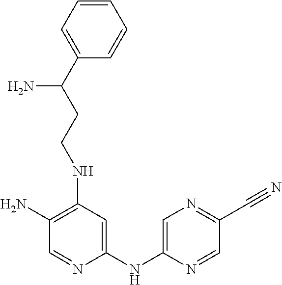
C1(N)=C(NCCC(C2=CC=CC=C2)N)C=C(NC2=CN=C(C#N)C=N2)N=C1
